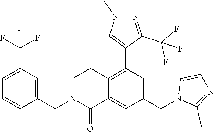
C1(CN2C(=O)C3=CC(CN4C(C)=NC=C4)=CC(C4=CN(C)N=C4C(F)(F)F)=C3CC2)=CC(C(F)(F)F)=CC=C1
